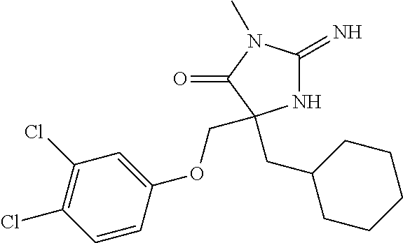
N1C(=N)N(C)C(=O)C1(CC1CCCCC1)COC1=CC(Cl)=C(Cl)C=C1
